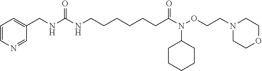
C(C1=CC=CN=C1)NC(NCCCCCCC(N(OCCN1CCOCC1)C1CCCCC1)=O)=O
